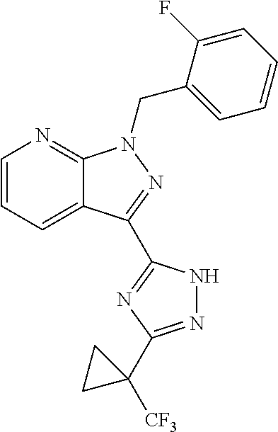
C1=CC=C2C(=N1)N(CC1=CC=CC=C1F)N=C2C1=NC(C2([CF3])CC2)=NN1
